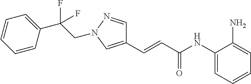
C1(C=CC(NC2=CC=CC=C2N)=O)=CN(CC(C2=CC=CC=C2)(F)F)N=C1
